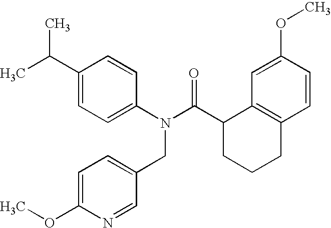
C1=C(OC)C=CC2=C1C(C(N(C1=CC=C(C(C)C)C=C1)CC1=CC=C(OC)N=C1)=O)CCC2
